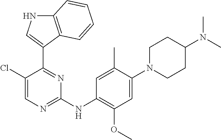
C1(Cl)=CN=C(NC2=C(OC)C=C(N3CCC(N(C)C)CC3)C(C)=C2)N=C1C1=CNC2=C1C=CC=C2
